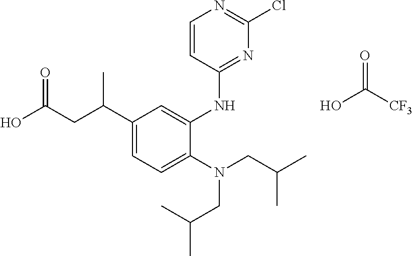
OC(CC(C1=CC=C(N(CC(C)C)CC(C)C)C(NC2=NC(Cl)=NC=C2)=C1)C)=O.OC([CF3])=O
